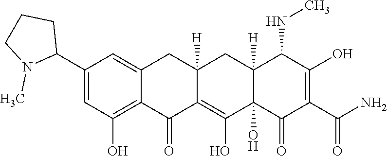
C12=C(O)C=C(C3CCCN3C)C=C1CC1([H])C(=C(O)C3(O)C([H])(C1)C(NC)C(O)=C(C(N)=O)C3=O)C2=O
